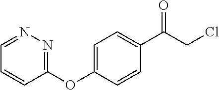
C1(C(CCl)=O)=CC=C(OC2=NN=CC=C2)C=C1
